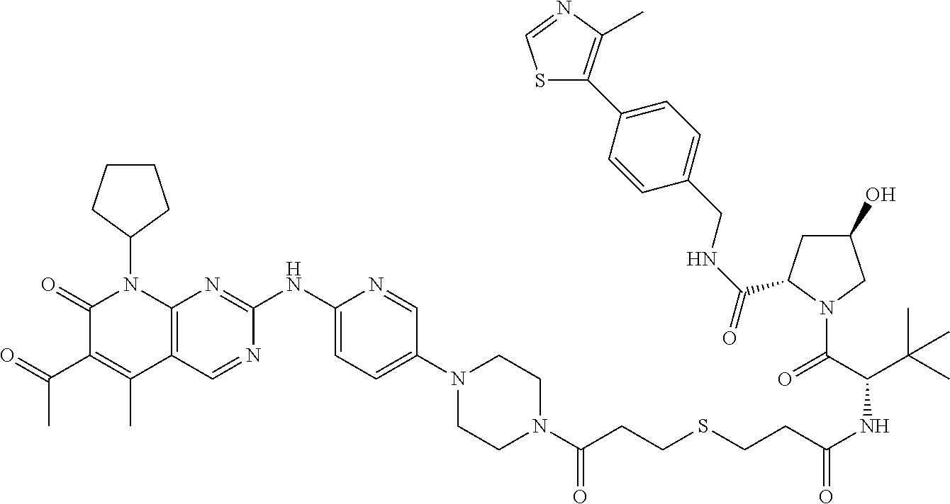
C1(=O)C(C(C)=O)=C(C)C2=C(N1C1CCCC1)N=C(NC1=CC=C(N3CCN(C(=O)CCSCCC(NC(C(C)(C)C)C(=O)N4CC(O)CC4C(NCC4=CC=C(C5=C(C)N=CS5)C=C4)=O)=O)CC3)C=N1)N=C2
